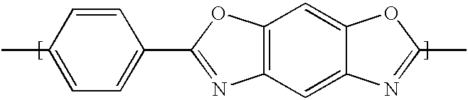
C1=CC(C)=CC=C1C1=NC2=C(O1)C=C1C(=C2)N=C(C)O1
